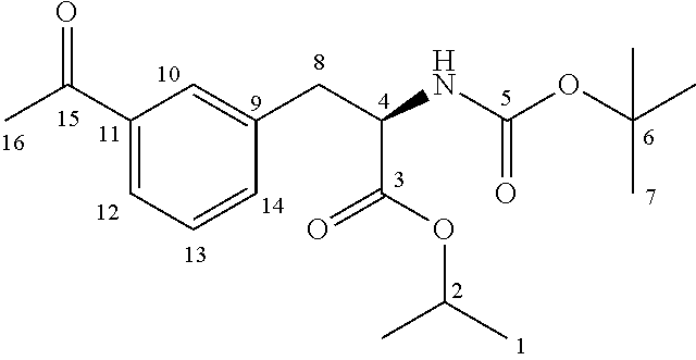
C1(C(C)=O)=CC=CC(CC(NC(OC(C)(C)C)=O)C(OC(C)C)=O)=C1
